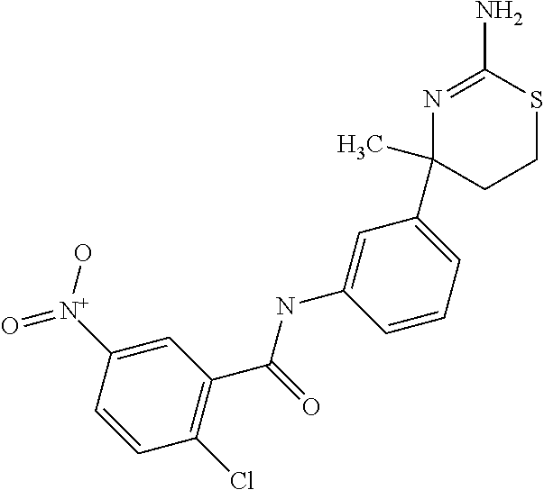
N(C1=CC(C2(C)CCSC(N)=N2)=CC=C1)C(C1=C(Cl)C=CC([N+](=O)O)=C1)=O
